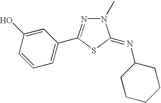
C1=CC(O)=CC(C2=NN(C)C(=NC3CCCCC3)S2)=C1
